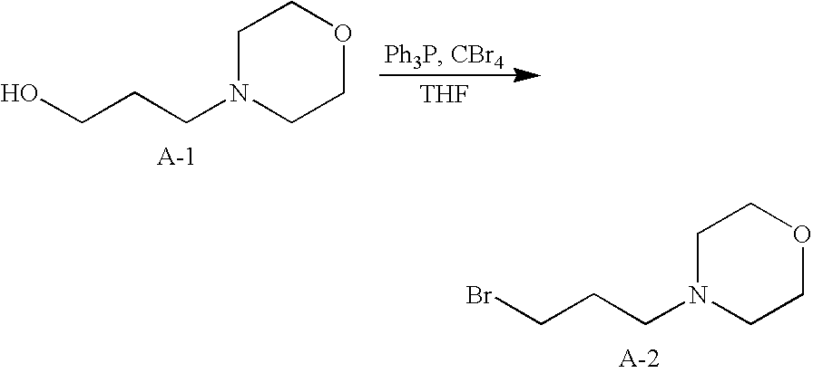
C1N(CCCO)CCOC1.[THF].C1N(CCCBr)CCOC1
